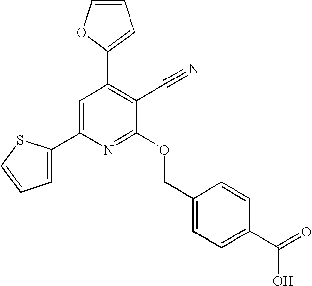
C1=C(C2=CC(C3=CC=CO3)=C(C#N)C(OCC3=CC=C(C(=O)O)C=C3)=N2)SC=C1
